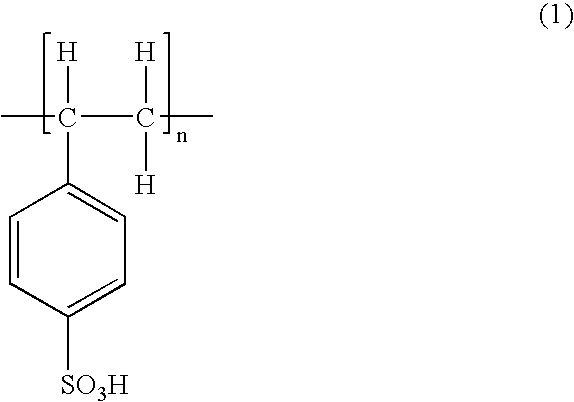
C1=CC([SO3H])=CC=C1C(C)([H])C([H])(C)[H]
